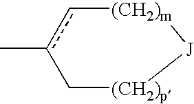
Cc1c[(CH2)m][J][(CH2)p]C1
